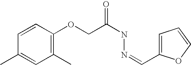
C1=CC(OCC(NN=CC2=CC=CO2)=O)=C(C)C=C1C
